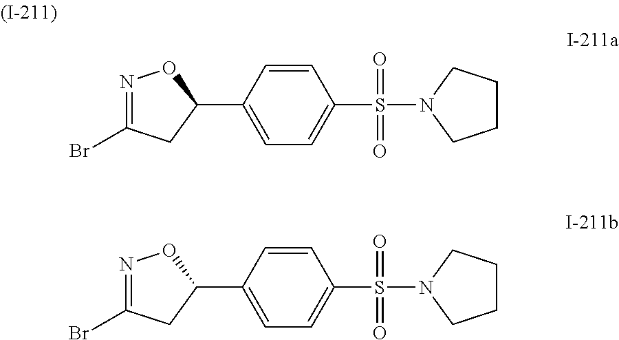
C1(C2=CC=C(S(=O)(=O)N3CCCC3)C=C2)ON=C(Br)C1.C1(C2=CC=C(S(=O)(=O)N3CCCC3)C=C2)ON=C(Br)C1
